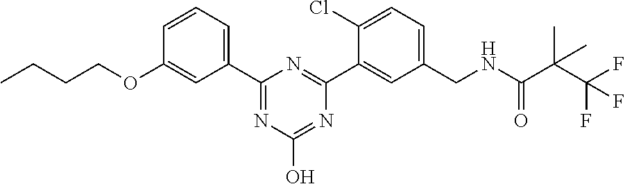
C1=CC=C(C2=NC(O)=NC(C3=CC(CNC(C(C(F)(F)F)(C)C)=O)=CC=C3Cl)=N2)C=C1OCCCC
